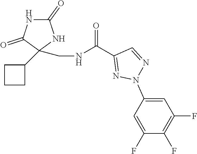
N1C(=O)NC(C2CCC2)(CNC(C2=NN(C3=CC(F)=C(F)C(F)=C3)N=C2)=O)C1=O
